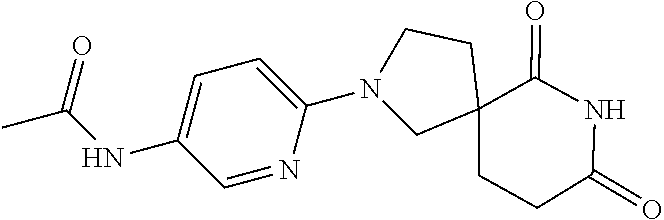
N1(C2=CC=C(NC(C)=O)C=N2)CC2(CCC(=O)NC2=O)CC1
